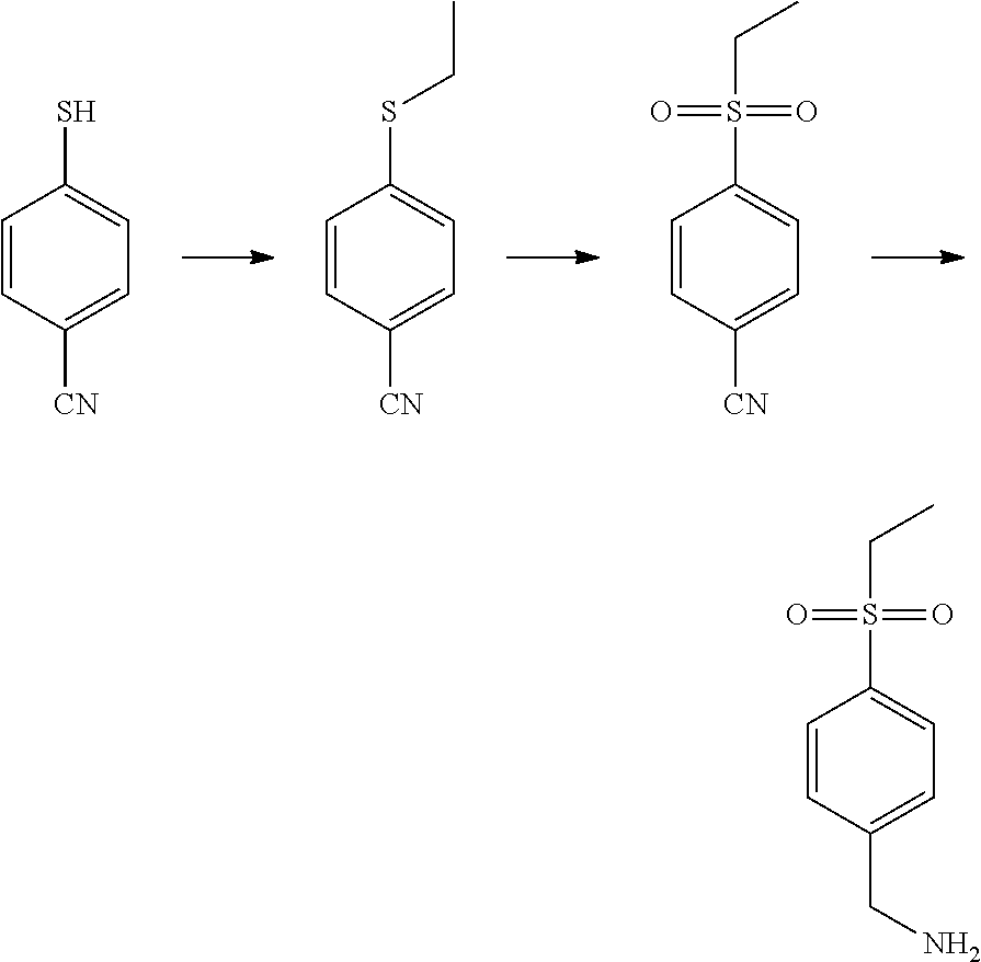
C1=CC([CN])=CC=C1S.C1=CC([CN])=CC=C1SCC.C1=CC([CN])=CC=C1S(CC)(=O)=O.C1=CC(CN)=CC=C1S(CC)(=O)=O
